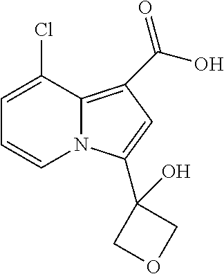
C1=C(Cl)C2=C(C(O)=O)C=C(C3(O)COC3)N2C=C1
